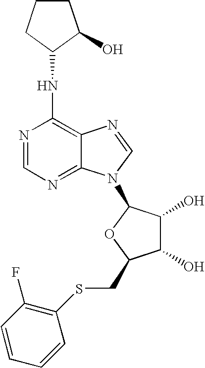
N(C1=C2C(=NC=N1)N(C1C(O)C(O)C(CSC3=C(F)C=CC=C3)O1)C=N2)C1CCCC1O
